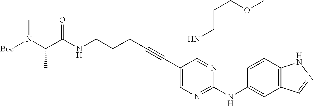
C1(C#CCCCNC(C(N([Boc])C)C)=O)=CN=C(NC2=CC3=C(C=C2)NN=C3)N=C1NCCCOC
